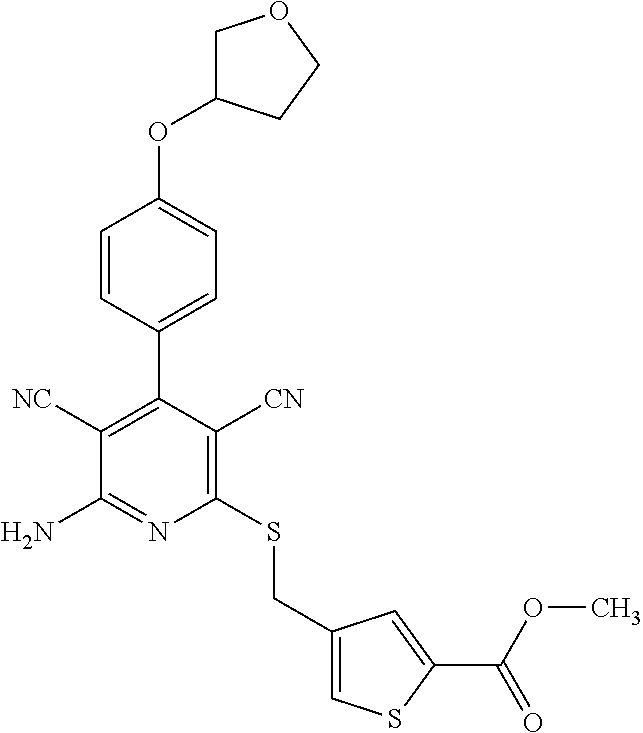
C1(SCC2=CSC(C(OC)=O)=C2)=C([CN])C(C2=CC=C(OC3COCC3)C=C2)=C([NC])C(N)=N1
